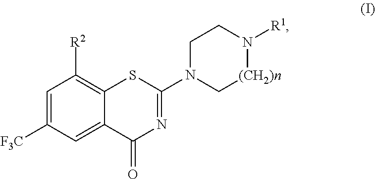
C1=C([F3C])C=C2C(=C1[R2])SC(N1C[(CH2)n]N([R1])CC1)=NC2=O
